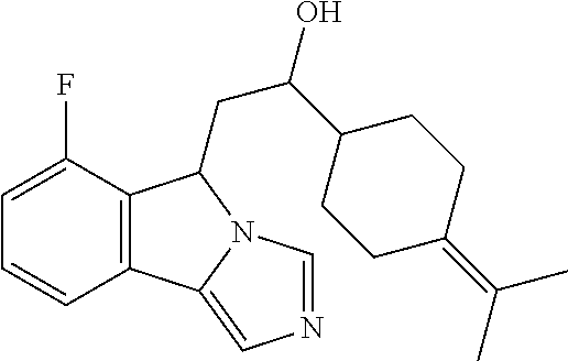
C12=C(C(F)=CC=C1)C(CC(C1CCC(=C(C)C)CC1)O)N1C2=CN=C1
